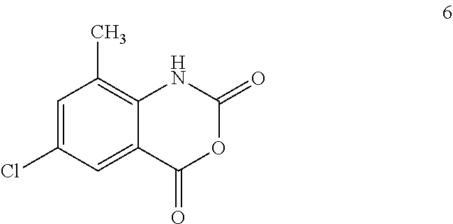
C1=C(Cl)C=C2C(=C1C)NC(=O)OC2=O
